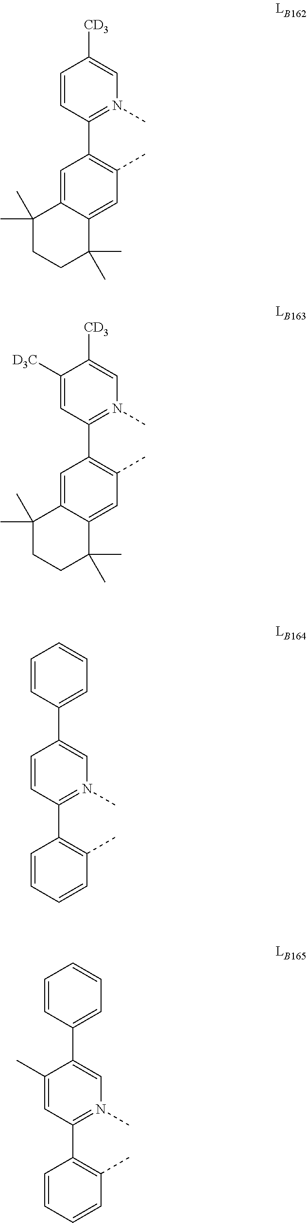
C1=CC(C2=C(C)C=C3C(=C2)C(C)(C)CCC3(C)C)=N(C)C=C1[CD3].C1([D3C])=CC(C2=C(C)C=C3C(=C2)C(C)(C)CCC3(C)C)=N(C)C=C1[CD3].C1=CC(C2=C(C)C=CC=C2)=N(C)C=C1C1=CC=CC=C1.C1(C)=CC(C2=C(C)C=CC=C2)=N(C)C=C1C1=CC=CC=C1
